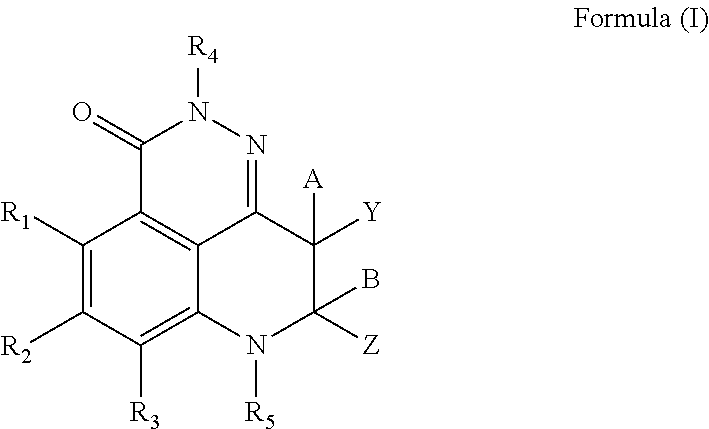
C1(=O)C2=C3C(=NN1[R4])C([Y])([A])C(B)([Z])N([R5])C3=C([R3])C([R2])=C2[R1]
